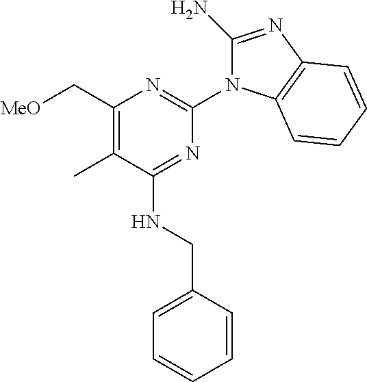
C1(C)=C(C[MeO])N=C(N2C(N)=NC3=C2C=CC=C3)N=C1NCC1=CC=CC=C1
